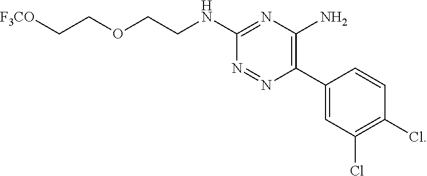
C1(NCCOCC[F3CO])=NC(N)=C(C2=CC(Cl)=C(Cl)C=C2)N=N1
